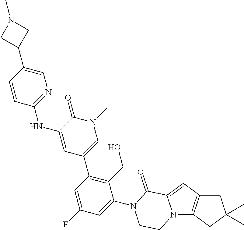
C12=C(N3C(=C1)C(=O)N(C1=CC(F)=CC(C4=CN(C)C(=O)C(NC5=NC=C(C6CN(C)C6)C=C5)=C4)=C1CO)CC3)CC(C)(C)C2
